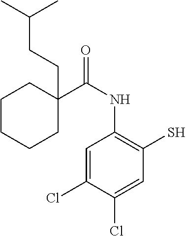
C1CCCC(C(NC2=C(S)C=C(Cl)C(Cl)=C2)=O)(CCC(C)C)C1
